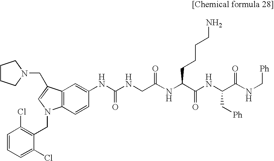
C12=C(C=CC(NC(NCC(NC(C(NC(C(=O)NC[Ph])C[Ph])=O)CCCCN)=O)=O)=C1)N(CC1=C(Cl)C=CC=C1Cl)C=C2CN1CCCC1
